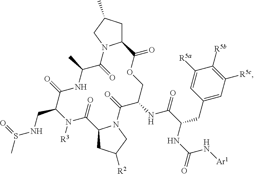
C1C(C)CN2C1C(=O)OCC(NC(=O)C(NC(=O)N[Ar1])CC1=CC([R5c])=C([R5b])C([R5a])=C1)C(=O)N1C(CC([R2])C1)C(=O)N([R3])C(CNS(C)=O)C(=O)NC(C)C2=O
